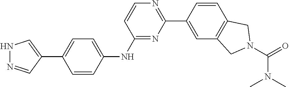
C1=CC(C2=NC=CC(NC3=CC=C(C4=CNN=C4)C=C3)=N2)=CC2=C1CN(C(=O)N(C)C)C2
